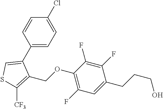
C1(C2=CSC([CF3])=C2COC2=C(F)C=C(CCCO)C(F)=C2F)=CC=C(Cl)C=C1
